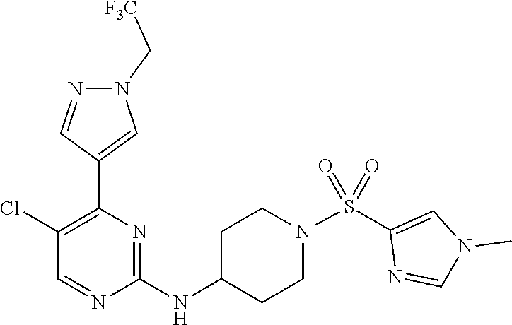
N1=CC(Cl)=C(C2=CN(C[F3C])N=C2)N=C1NC1CCN(S(=O)(=O)C2=CN(C)C=N2)CC1
